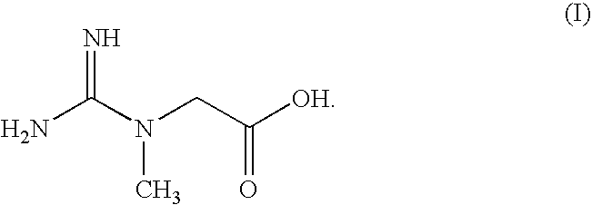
NC(N(CC([OH])=O)C)=N
